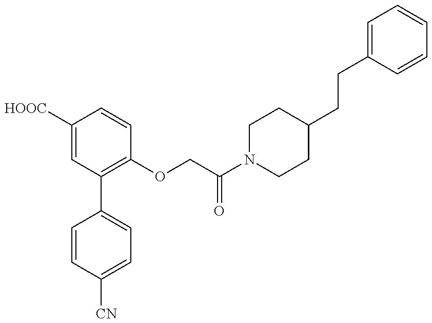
C1=CC([CN])=CC=C1C1=C(OCC(N2CCC(CCC3=CC=CC=C3)CC2)=O)C=CC([HOOC])=C1
